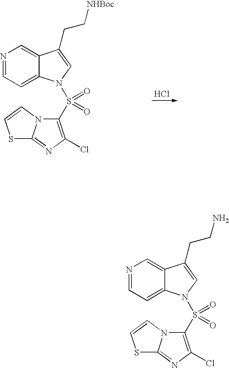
Cl.C12=CN=CC=C1N(S(C1=C(Cl)N=C3N1C=CS3)(=O)=O)C=C2CC[NHBoc].C12=CN=CC=C1N(S(C1=C(Cl)N=C3N1C=CS3)(=O)=O)C=C2CCN
